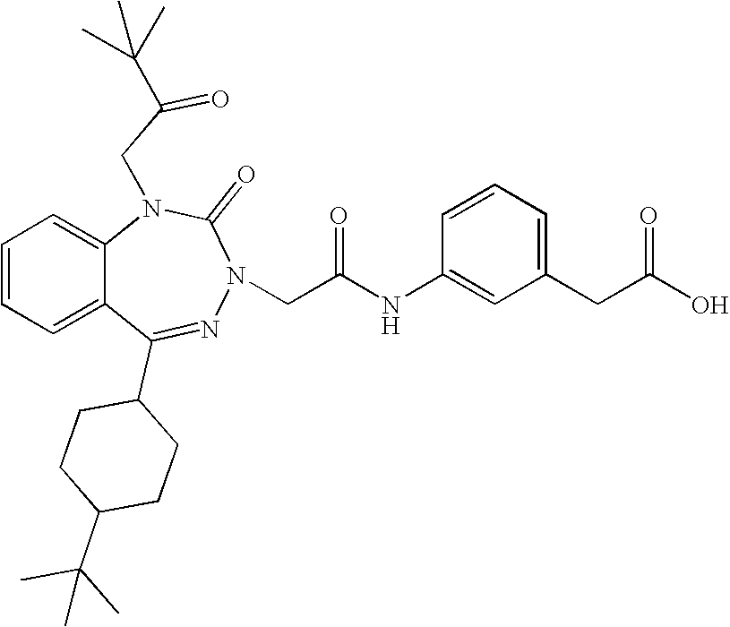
C1=CC=C2C(=C1)N(CC(=O)C(C)(C)C)C(=O)N(CC(NC1=CC(CC(O)=O)=CC=C1)=O)N=C2C1CCC(C(C)(C)C)CC1
